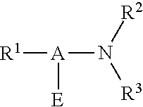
[R1][A]([E])N([R2])[R3]
